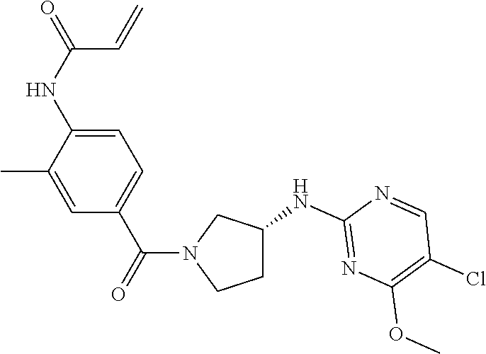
C1=C(C)C(NC(=O)C=C)=CC=C1C(=O)N1CCC(NC2=NC(OC)=C(Cl)C=N2)C1
